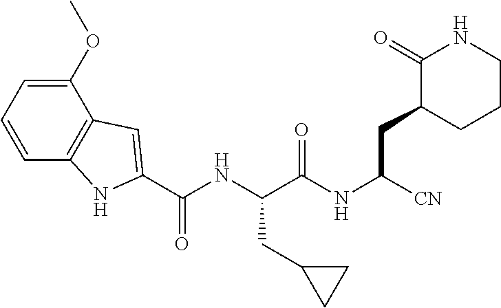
C1=CC=C(OC)C2=C1NC(C(NC(C(NC([CN])CC1CCCNC1=O)=O)CC1CC1)=O)=C2
